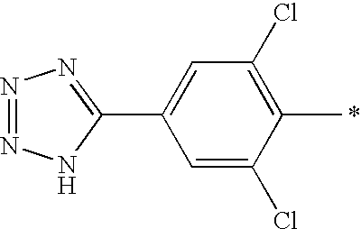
N1=NNC(C2=CC(Cl)=C(C)C(Cl)=C2)=N1
